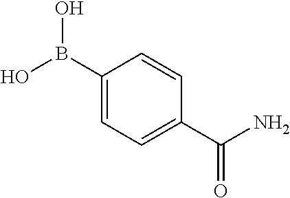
C1(B(O)O)=CC=C(C(N)=O)C=C1
